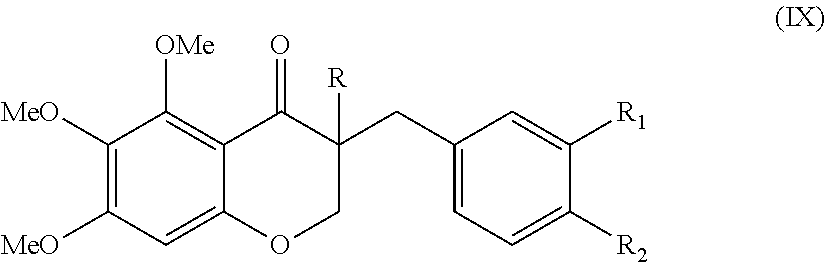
C1(CC2([R])COC3=CC([MeO])=C([MeO])C([OMe])=C3C2=O)=CC=C([R2])C([R1])=C1
